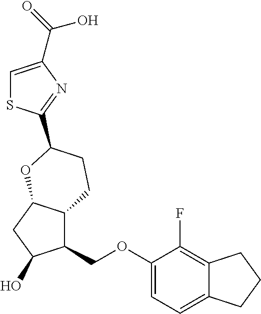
C1=C(C(O)=O)N=C(C2CCC3C(COC4=CC=C5C(=C4F)CCC5)C(O)CC3O2)S1
